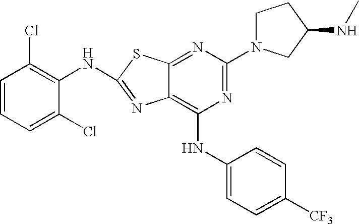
C1=CC=C(Cl)C(NC2=NC3=C(NC4=CC=C([CF3])C=C4)N=C(N4CCC(NC)C4)N=C3S2)=C1Cl
